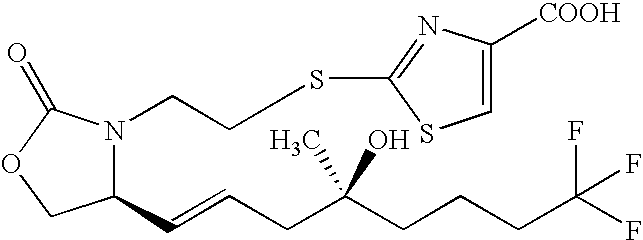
N1(CCSC2=NC([COOH])=CS2)C(=O)OCC1C=CCC(CCCC(F)(F)F)(O)C
